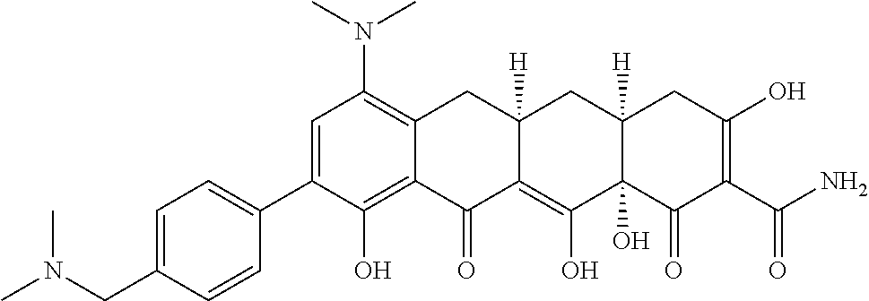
C1=C(C2=CC=C(CN(C)C)C=C2)C(O)=C2C(=C1N(C)C)CC1([H])C(=C(O)C3(O)C([H])(C1)CC(O)=C(C(N)=O)C3=O)C2=O
